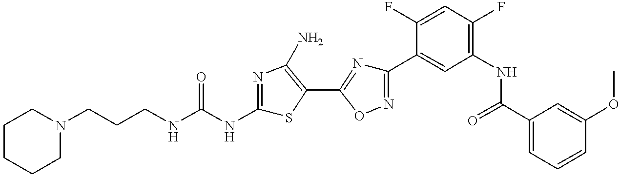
C(CNC(NC1=NC(N)=C(C2=NC(C3=CC(NC(C4=CC=CC(OC)=C4)=O)=C(F)C=C3F)=NO2)S1)=O)CN1CCCCC1
